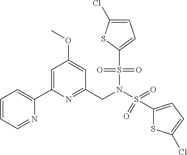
C1=CC=NC(C2=CC(OC)=CC(CN(S(C3=CC=C(Cl)S3)(=O)=O)S(C3=CC=C(Cl)S3)(=O)=O)=N2)=C1
